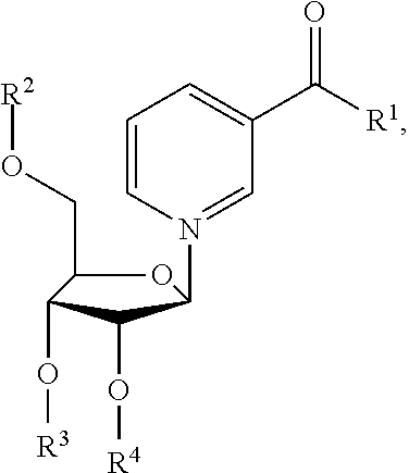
O1C(CO[R2])C(O[R3])C(O[R4])C1N1=CC(C([R1])=O)=CC=C1
